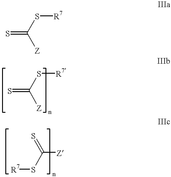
S(C([Z])=S)[R7].S(C([Z])=S)[R7].C(=S)([Z])S[R7]
